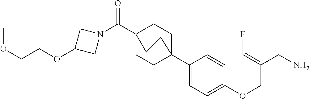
N1(C(C23CCC(C4=CC=C(OCC(CN)=CF)C=C4)(CC2)CC3)=O)CC(OCCOC)C1
